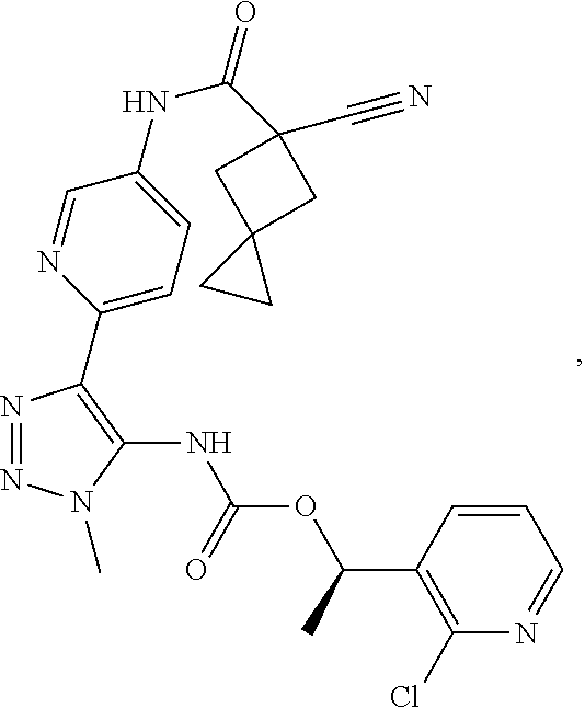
N1=NN(C)C(NC(OC(C2=C(Cl)N=CC=C2)C)=O)=C1C1=CC=C(NC(=O)C2(C#N)CC3(C2)CC3)C=N1
